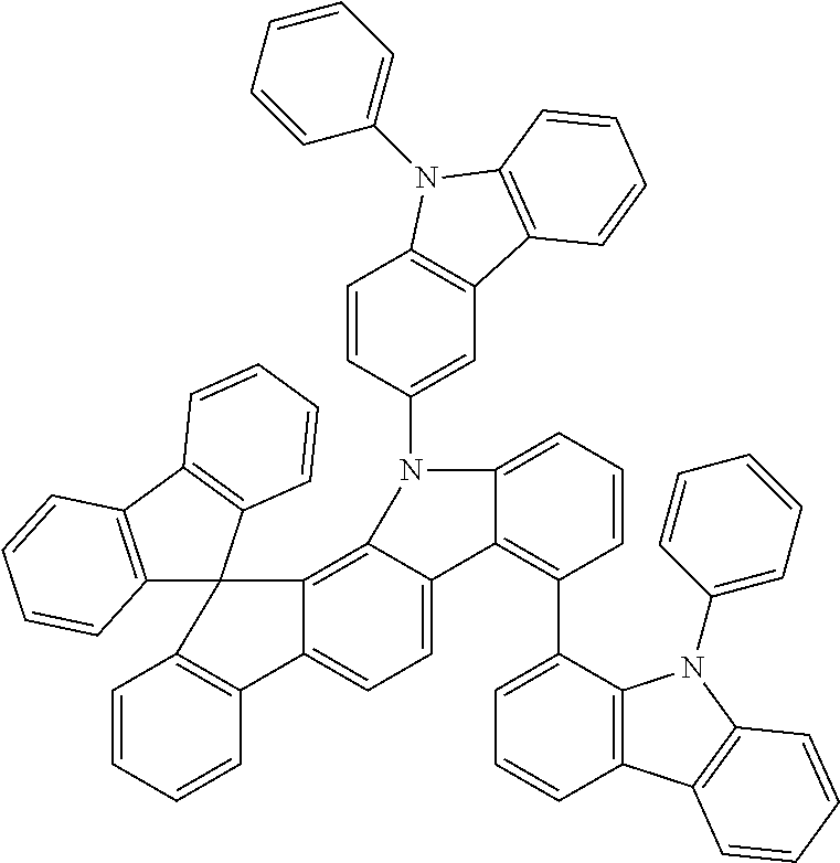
C1=CC=CC2=C1C1(C3=C4C(=CC=C23)C2=C(C3=CC=CC5=C3N(C3=CC=CC=C3)C3=C5C=CC=C3)C=CC=C2N4C2=CC3=C(C=C2)N(C2=CC=CC=C2)C2=C3C=CC=C2)C2=C(C3=C1C=CC=C3)C=CC=C2
